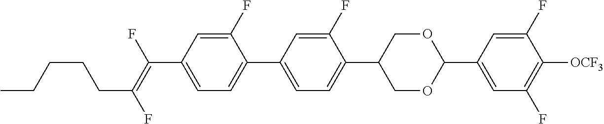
C(C1=CC=C(C2=CC=C(C3COC(C4=CC(F)=C([OCF3])C(F)=C4)OC3)C(F)=C2)C(F)=C1)(=C(F)CCCCC)F
